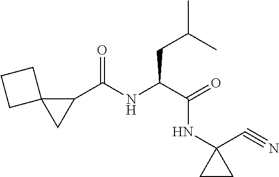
C(NC(C(=O)NC1(C#N)CC1)CC(C)C)(C1C2(C1)CCC2)=O
